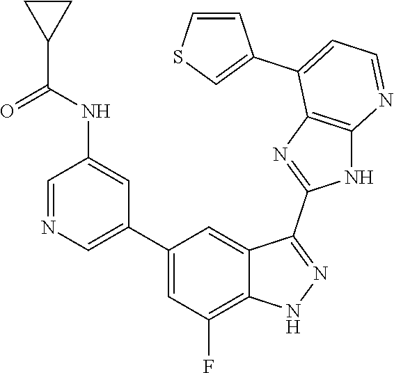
C1=NC=C(C2=CC(F)=C3C(=C2)C(C2=NC4=C(N2)N=CC=C4C2=CSC=C2)=NN3)C=C1NC(C1CC1)=O
